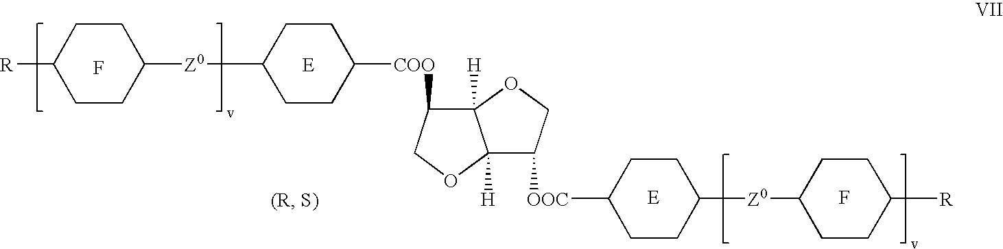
F.[R]C1CCC([Z0]C2CCC([COO]C3C4([H])C([H])(OC3)C([OOC]C3CCC([Z0]C5CCC([R])CC5)CC3)CO4)CC2)CC1.F
